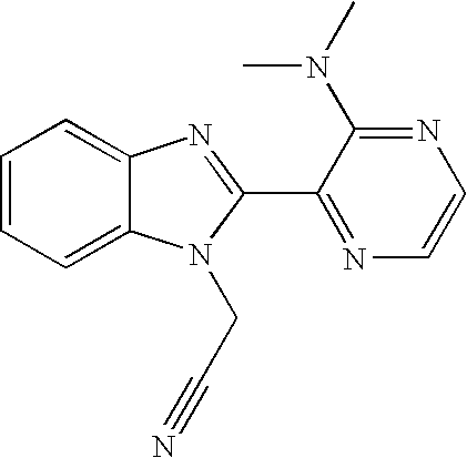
C1=CC=C2C(=C1)N=C(C1=NC=CN=C1N(C)C)N2CC#N
